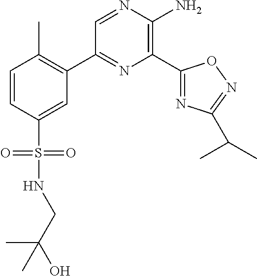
C1(C2=C(C)C=CC(S(=O)(=O)NCC(O)(C)C)=C2)=NC(C2=NC(C(C)C)=NO2)=C(N)N=C1
